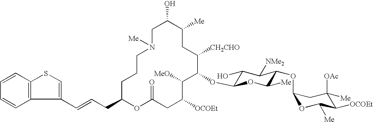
C1C(O)C([Me])CC([CH2CHO])C(OC2C(O)C([NMe2])C(OC3OC([Me])C([OCOEt])C([OAc])([Me])C3)C([Me])O2)C([MeO])C([OCOEt])CC(=O)OC(CC=CC2=CSC3=C2C=CC=C3)CCCN1[Me]
